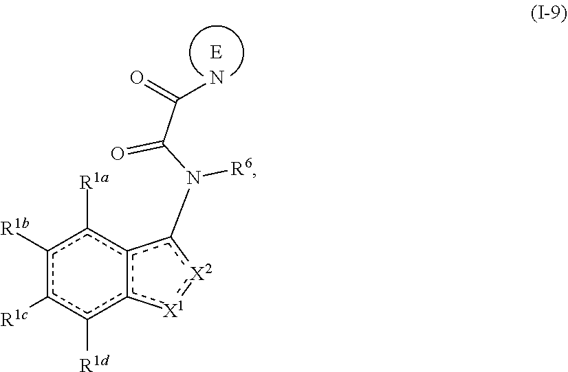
[E].c1([R1b])c([R1c])c([R1d])c2c(c1[R1a])c(N(C(C(=O)N)=O)[R6])[X2]:[X1]2
